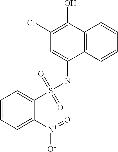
C12=C(C=CC=C1)C(NS(C1=CC=CC=C1[N+](=O)[O-])(=O)=O)=CC(Cl)=C2O
